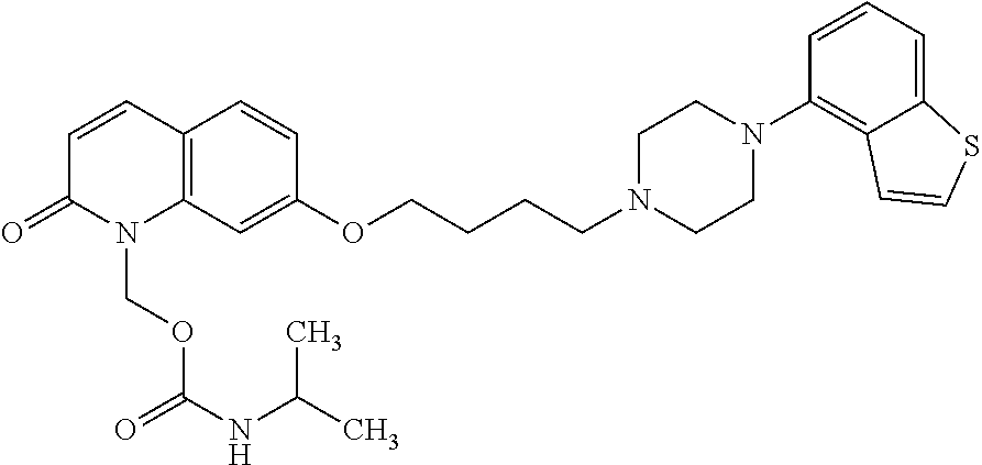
C12=C(C=C(OCCCCN3CCN(C4=C5C(=CC=C4)SC=C5)CC3)C=C1)N(COC(NC(C)C)=O)C(=O)C=C2
